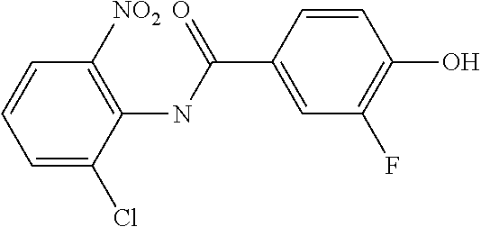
C1=C(Cl)C(NC(C2=CC(F)=C(O)C=C2)=O)=C([NO2])C=C1
